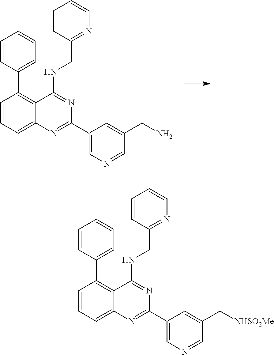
C1=CC=C2C(=C1C1=CC=CC=C1)C(NCC1=NC=CC=C1)=NC(C1=CN=CC(CN)=C1)=N2.C1=CC=C2C(=C1C1=CC=CC=C1)C(NCC1=NC=CC=C1)=NC(C1=CN=CC(C[NHSO2Me])=C1)=N2
